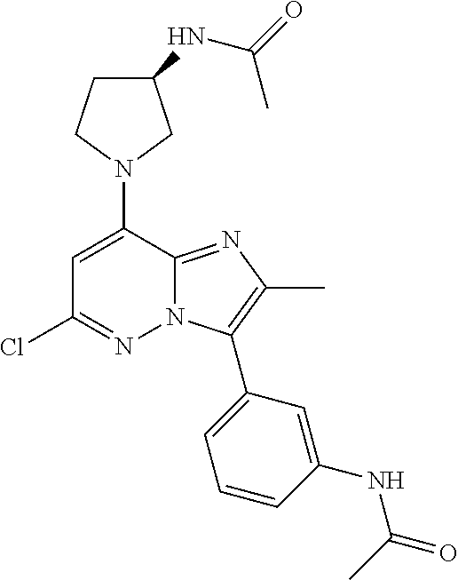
N1(C2=CC(Cl)=NN3C2=NC(C)=C3C2=CC=CC(NC(=O)C)=C2)CC(NC(=O)C)CC1
